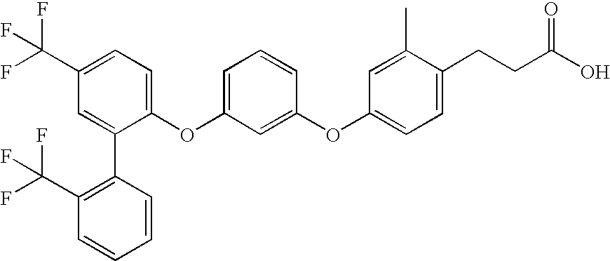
C1=C(C(F)(F)F)C=C(C2=C(C(F)(F)F)C=CC=C2)C(OC2=CC=CC(OC3=CC=C(CCC(O)=O)C(C)=C3)=C2)=C1
